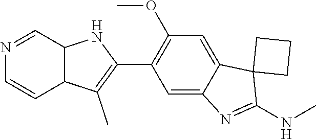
N1=CC2C(C=C1)C(C)=C(C1=C(OC)C=C3C(=C1)N=C(NC)C31CCC1)N2
